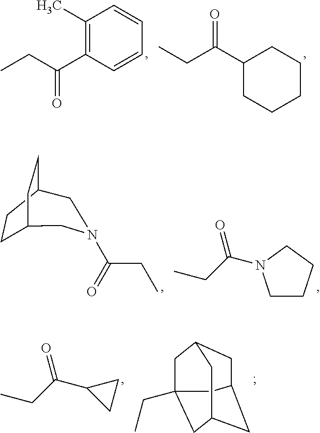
CCC(C1=C(C)C=CC=C1)=O.CCC(C1CCCCC1)=O.C(CC)(C1CC1)=O.CCC12CC3CC(CC(C1)C3)C2.C(CC)(N1CCCC1)=O.C(CC)(=O)N1CC2CCC(CC2)C1
